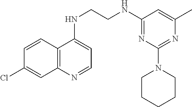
C1=CC2=C(C=C1Cl)N=CC=C2NCCNC1=NC(N2CCCCC2)=NC(C)=C1
